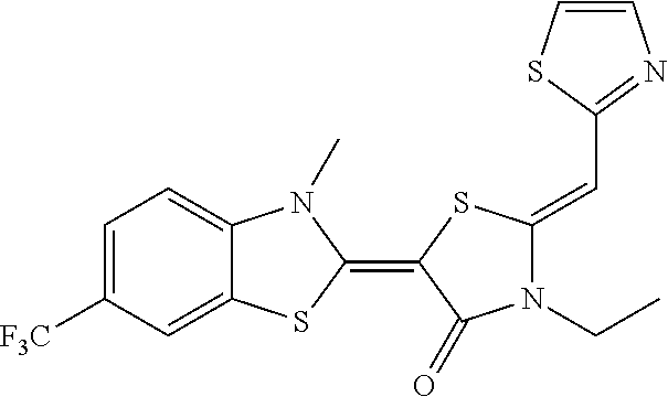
C1=C([F3C])C=C2C(=C1)N(C)C(=C1SC(=CC3=NC=CS3)N(CC)C1=O)S2
